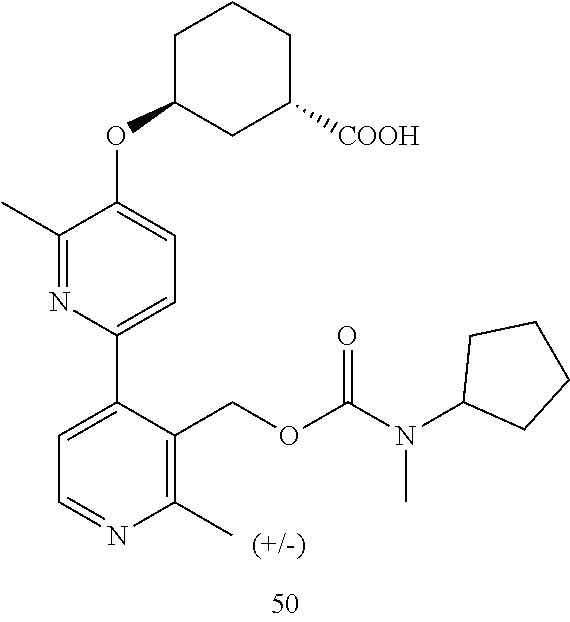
C(OC(N(C1CCCC1)C)=O)C1=C(C)N=CC=C1C1=CC=C(OC2CCCC([COOH])C2)C(C)=N1
